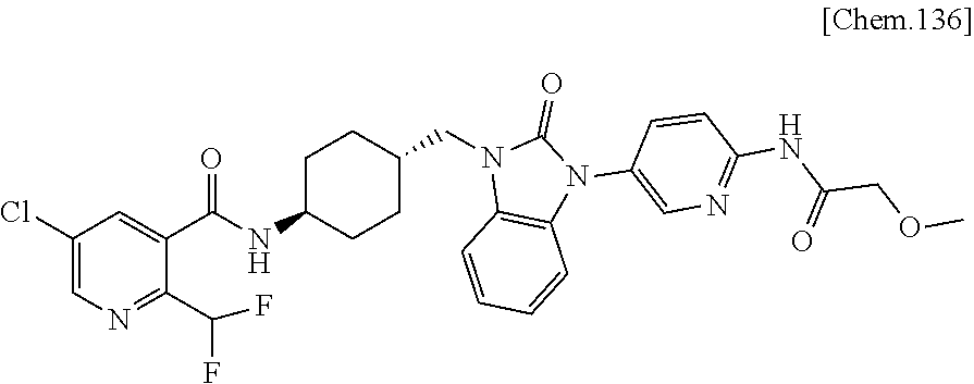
C1(Cl)=CN=C(C(F)F)C(C(NC2CCC(CN3C4=C(N(C5=CN=C(NC(COC)=O)C=C5)C3=O)C=CC=C4)CC2)=O)=C1
